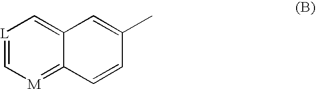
[L]1=C[M]=C2C(=C1)C=C(C)C=C2
